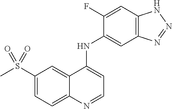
C1(S(C)(=O)=O)=CC=C2C(=C1)C(NC1=CC3=C(C=C1F)NN=N3)=CC=N2
